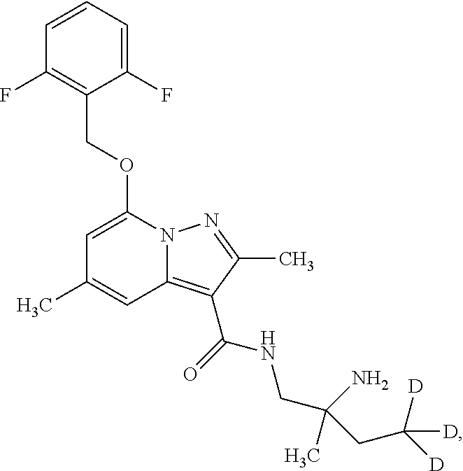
C1=CC=C(F)C(COC2=CC(C)=CC3=C(C(=O)NCC(N)(CC([D])([D])[D])C)C(C)=NN23)=C1F
